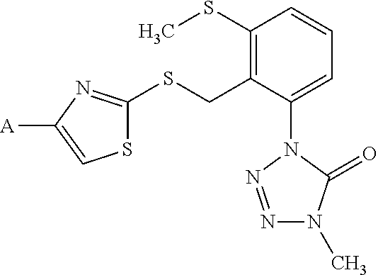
S1C(SCC2=C(SC)C=CC=C2N2N=NN(C)C2=O)=NC([A])=C1
